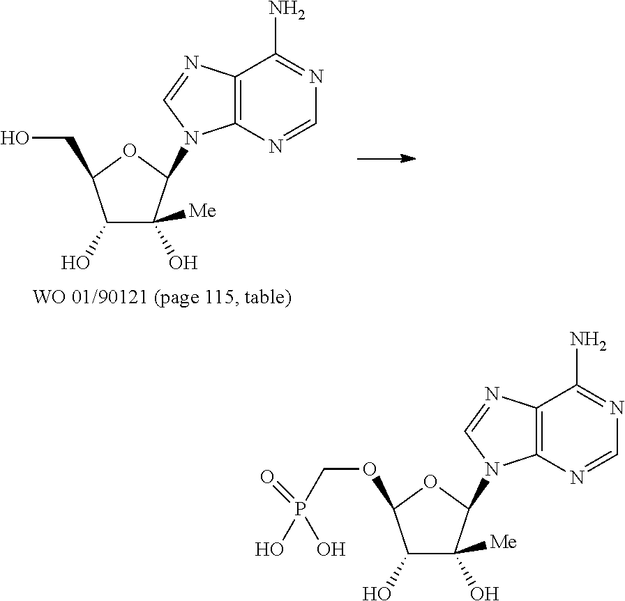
C1(O)C(O)([Me])C(N2C3=C(C(N)=NC=N3)N=C2)OC1OCP(=O)(O)O.C1(O)C(O)([Me])C(N2C3=C(C(N)=NC=N3)N=C2)OC1CO
